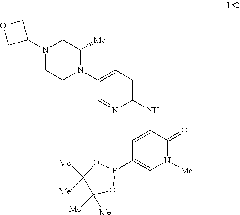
B1(C2=CN([Me])C(=O)C(NC3=CC=C(N4C([Me])CN(C5COC5)CC4)C=N3)=C2)OC([Me])([Me])C([Me])([Me])O1
